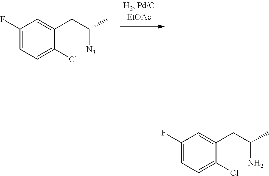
C1(F)=CC=C(Cl)C(CC(C)[N3])=C1.C1(F)=CC=C(Cl)C(CC(C)N)=C1
